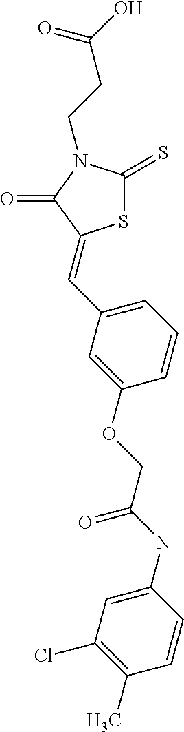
S1C(=S)N(CCC(O)=O)C(=O)C1=CC1=CC=CC(OCC(NC2=CC(Cl)=C(C)C=C2)=O)=C1
